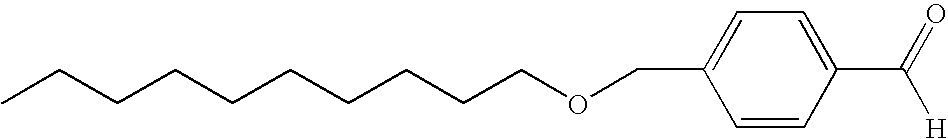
C(CCCCCOCC1=CC=C(C(=O)[H])C=C1)CCCC
